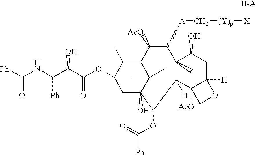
C1C2(O)C(C)(C)C(=C(C)C1OC(C(C(NC([Ph])=O)[Ph])O)=O)C([AcO])C([A]C[(Y)p][X])C1(C)C([H])(C3([AcO])C([H])(CC1O)OC3)C2OC(=O)[Ph]
